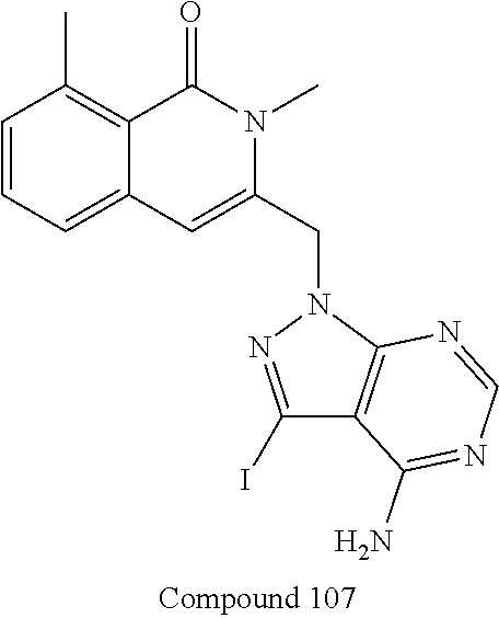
C1=CC=C2C(=C1C)C(=O)N(C)C(CN1N=C(I)C3=C1N=CN=C3N)=C2
